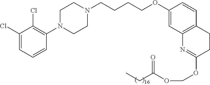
C1(Cl)=CC=CC(N2CCN(CCCCOC3=CC4=C(C=C3)CCC(OCOC(CC)=O)=N4)CC2)=C1Cl
